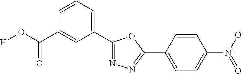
[H]OC(C1=CC(C2=NN=C(C3=CC=C([N+]([O-])=O)C=C3)O2)=CC=C1)=O
